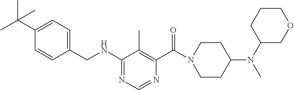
C1(NCC2=CC=C(C(C)(C)C)C=C2)=NC=NC(C(N2CCC(N(C3COCCC3)C)CC2)=O)=C1C
